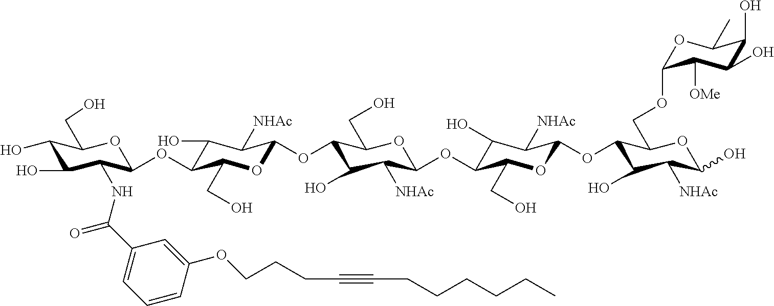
C1(O)C(O)C(NC(C2=CC=CC(OCCCC#CCCCCCC)=C2)=O)C(OC2C(O)C([NHAc])C(OC3C(O)C([NHAc])C(OC4C(O)C([NHAc])C(OC5C(O)C([NHAc])C(O)OC5COC5OC(C)C(O)C(O)C5[OMe])OC4CO)OC3CO)OC2CO)OC1CO
